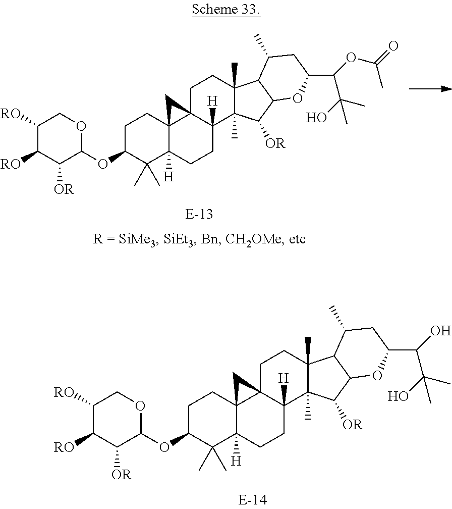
C1([RO])C([RO])C([OR])C(OC2CCC34C([H])(C2(C)C)CCC2([H])C3(CCC3(C)C2(C)C([OR])C2C3C(C)CC(C(C(C)(O)C)O)O2)C4)OC1.C1([RO])C([RO])C([OR])C(OC2CCC34C([H])(C2(C)C)CCC2([H])C3(CCC3(C)C2(C)C([OR])C2C3C(C)CC(C(C(C)(O)C)OC(C)=O)O2)C4)OC1
